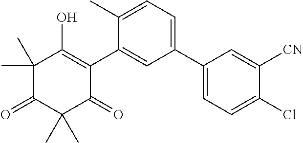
C1(C2=CC=C(Cl)C([CN])=C2)=CC=C(C)C(C2=C(O)C(C)(C)C(=O)C(C)(C)C2=O)=C1
